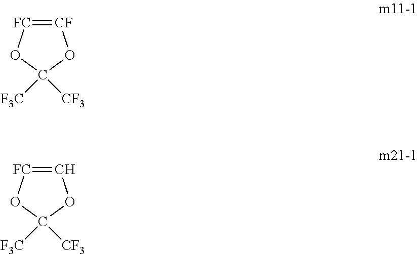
[CF]1=[FC]OC([F3C])([CF3])O1.C1=[FC]OC([F3C])([CF3])O1
